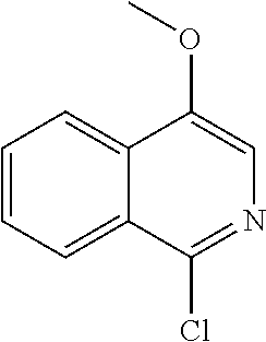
ClC1=NC=C(OC)C2=CC=CC=C12
